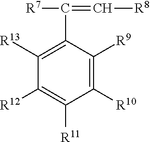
C1([R10])=C([R9])C(C([R7])=C[R8])=C([R13])C([R12])=C1[R11]
